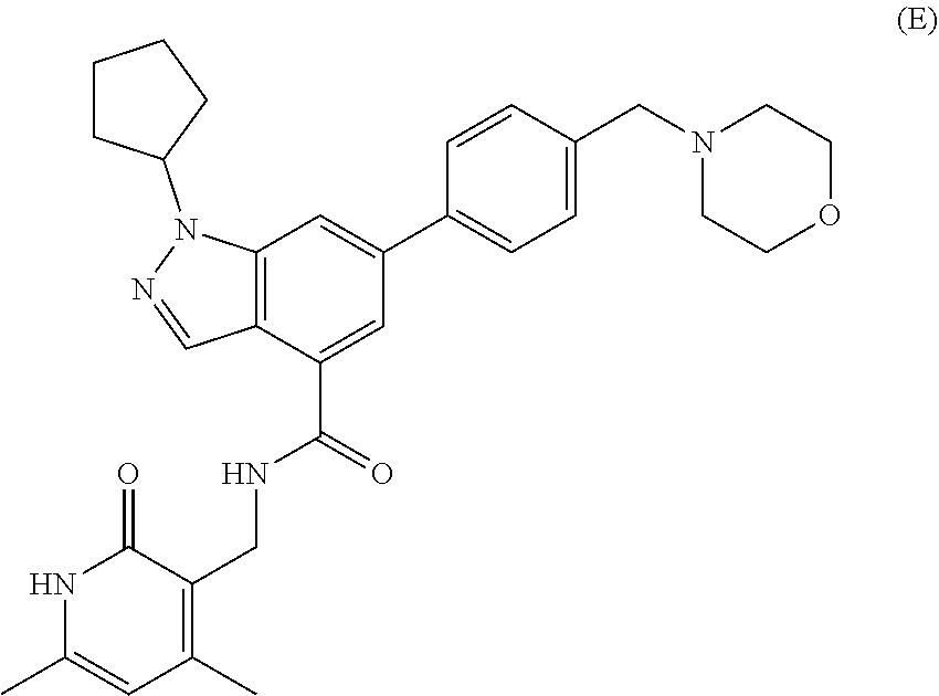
C1=C(CN2CCOCC2)C=CC(C2=CC3=C(C(C(=O)NCC4=C(C)C=C(C)NC4=O)=C2)C=NN3C2CCCC2)=C1
